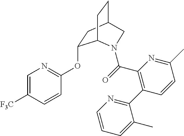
C1(OC2=NC=C([F3C])C=C2)CC2CCC1N(C(=O)C1=C(C3=NC=CC=C3C)C=CC(C)=N1)C2
